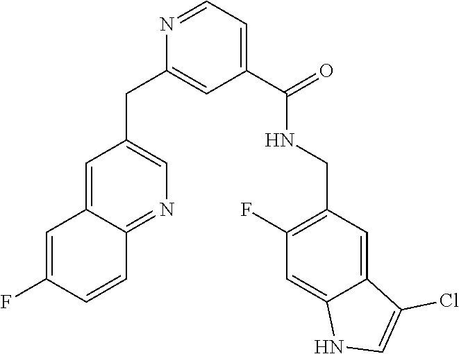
C1(C(NCC2=C(F)C=C3C(=C2)C(Cl)=CN3)=O)=CC=NC(CC2=CN=C3C(=C2)C=C(F)C=C3)=C1
